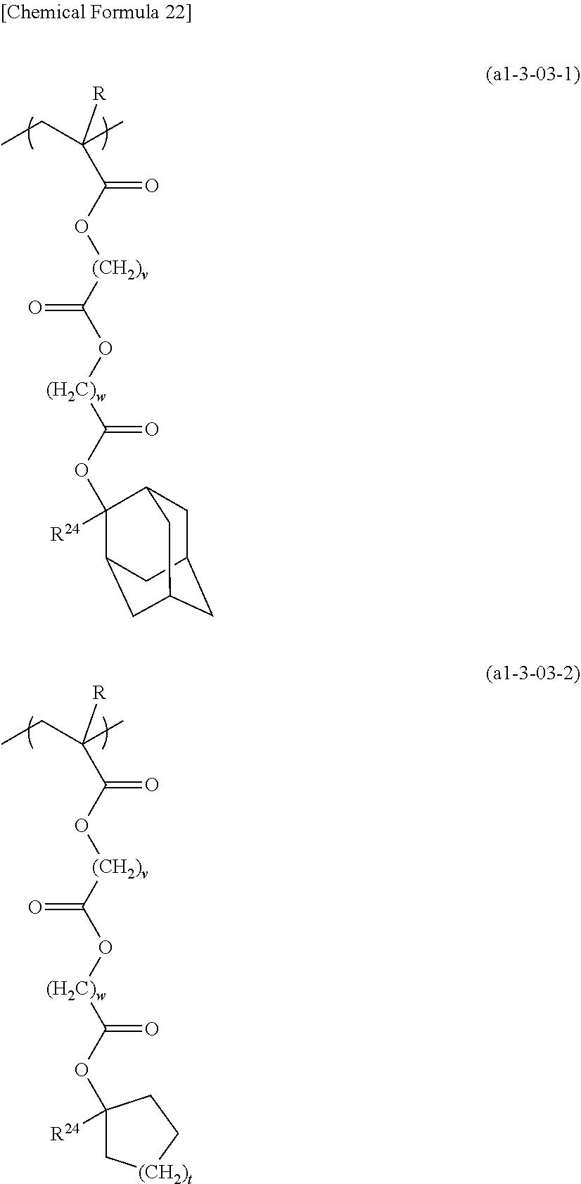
CCC(C)([R])C(O[(CH2)v]C(O[(H2C)w]C(OC1([R24])C2CC3CC(CC1C3)C2)=O)=O)=O.CCC(C)([R])C(O[(CH2)v]C(O[(H2C)w]C(OC1([R24])C[(CH2)t]CC1)=O)=O)=O
